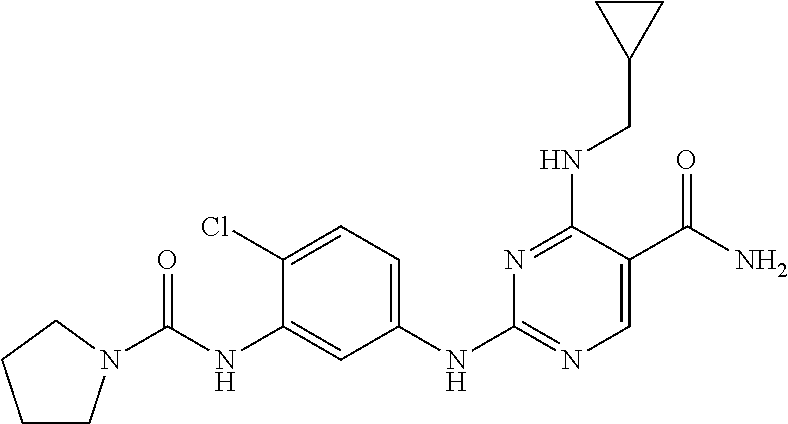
C1(NC(=O)N2CCCC2)=CC(NC2=NC=C(C(N)=O)C(NCC3CC3)=N2)=CC=C1Cl
